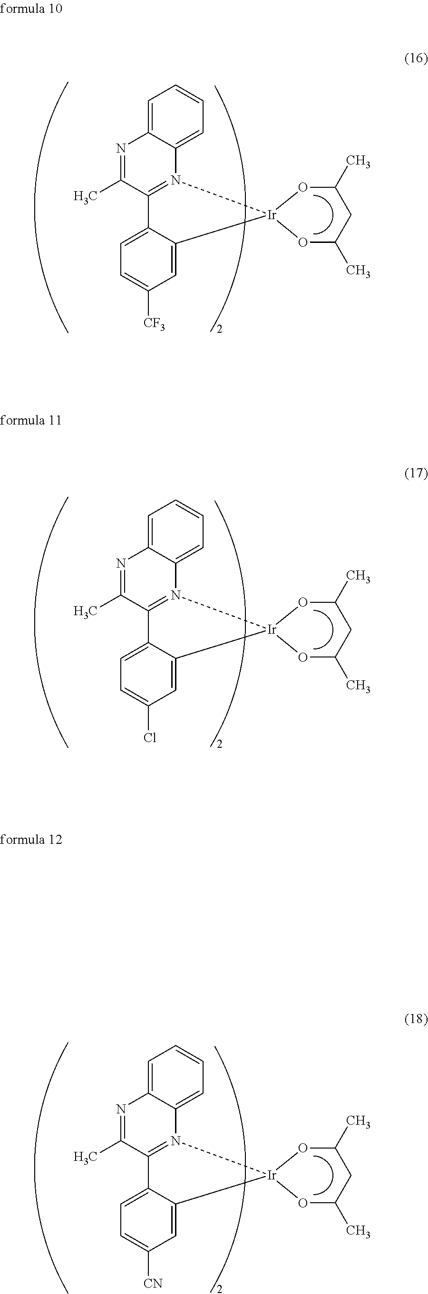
C1=C2C(=CC=C1)N1=C(C(C)=N2)C2=CC=C([CF3])C=C2[Ir]12OC(C)CC(C)O2.C1=C2C(=CC=C1)N1=C(C(C)=N2)C2=CC=C(Cl)C=C2[Ir]12OC(C)CC(C)O2.C1=C2C(=CC=C1)N1=C(C(C)=N2)C2=CC=C([CN])C=C2[Ir]12OC(C)CC(C)O2
